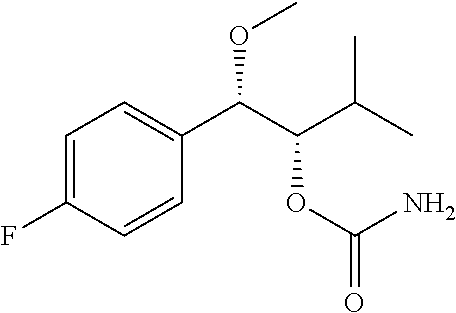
C1=C(F)C=CC(C(C(C(C)C)OC(=O)N)OC)=C1
